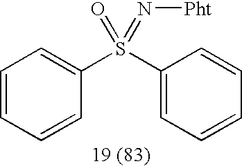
C1=CC=CC(S(C2=CC=CC=C2)(=O)=N[Pht])=C1
